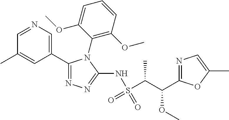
C1(C2=CN=CC(C)=C2)=NN=C(NS(=O)(C(C)C(OC)C2=NC=C(C)O2)=O)N1C1=C(OC)C=CC=C1OC
